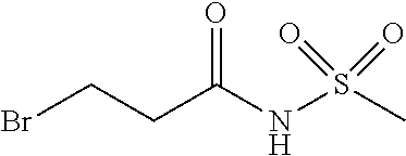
C(C(NS(C)(=O)=O)=O)CBr
